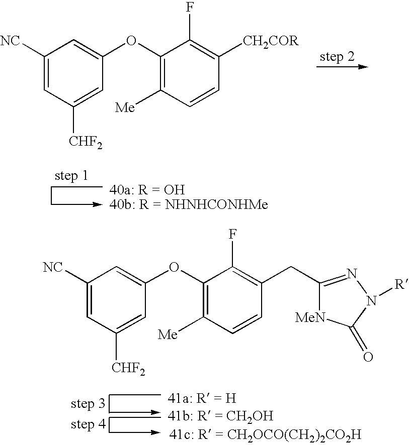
C1=C([NC])C=C(OC2=C([Me])C=CC([CH2COR])=C2F)C=C1[CHF2].C1=C([NC])C=C(OC2=C([Me])C=CC(CC3=NN([R])C(=O)[MeN]3)=C2F)C=C1[CHF2]
